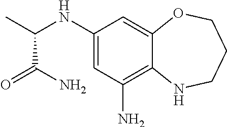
C1(NC(C)C(N)=O)=CC(N)=C2C(=C1)OCCCN2
